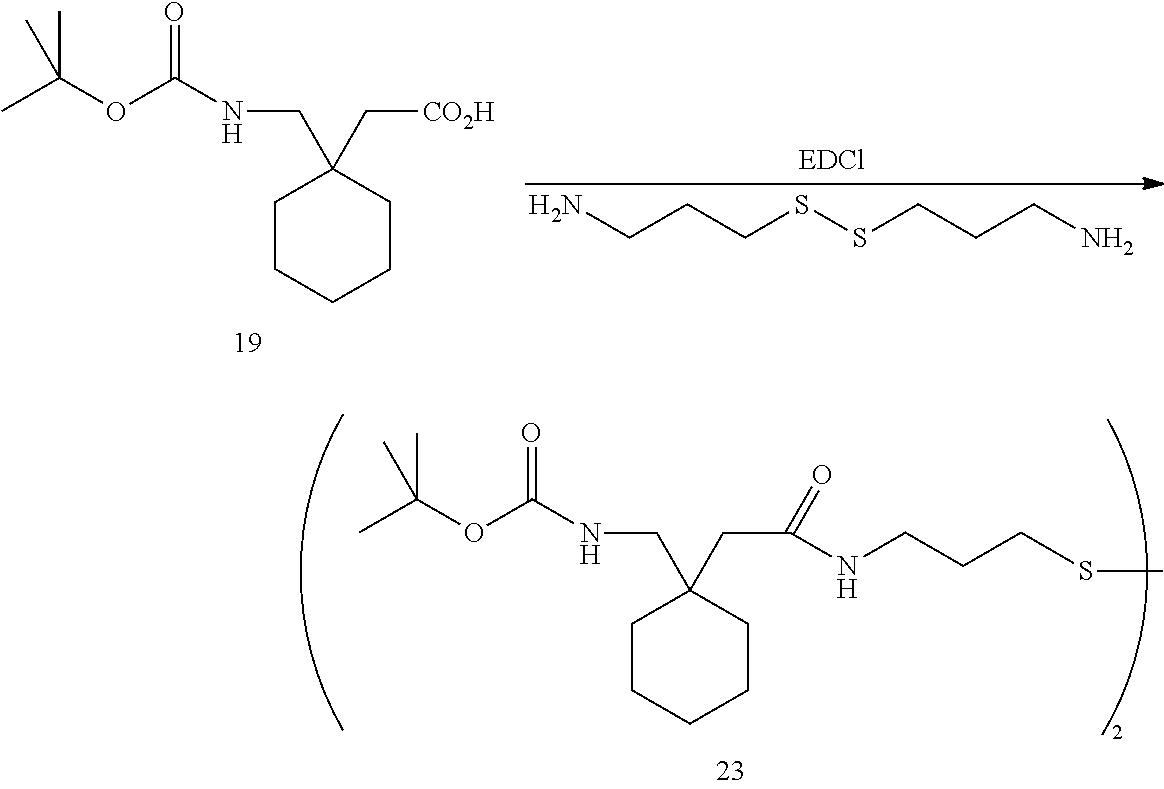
C1CCCCC1(CNC(=O)OC(C)(C)C)CC(=O)NCCCSC.C1CCCCC1(CNC(OC(C)(C)C)=O)C[CO2H].NCCCSSCCCN
